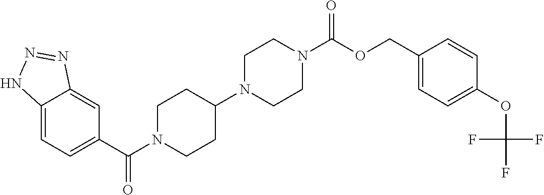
C12=CC=C(C(N3CCC(N4CCN(C(OCC5=CC=C(OC(F)(F)F)C=C5)=O)CC4)CC3)=O)C=C1N=NN2
